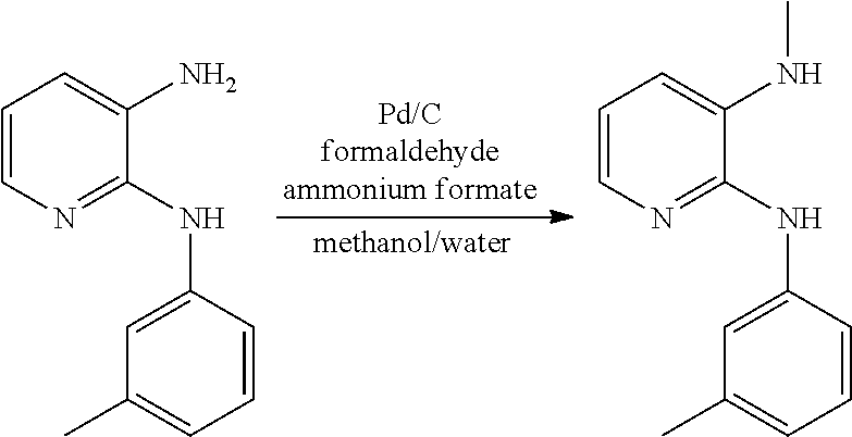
C1=CN=C(NC2=CC(C)=CC=C2)C(N)=C1.C1=CN=C(NC2=CC(C)=CC=C2)C(NC)=C1
